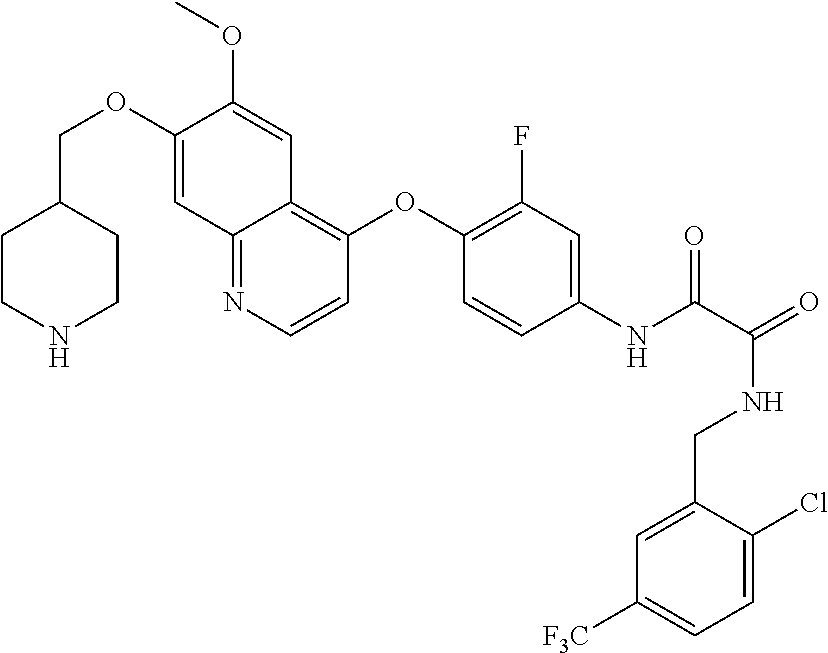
C1CNCCC1COC1=CC2=NC=CC(OC3=C(F)C=C(NC(C(=O)NCC4=CC([F3C])=CC=C4Cl)=O)C=C3)=C2C=C1OC
